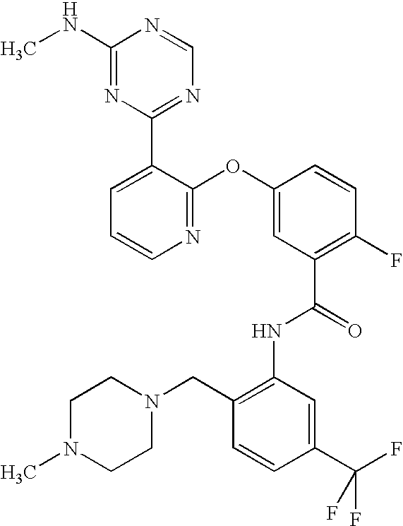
N1=C(OC2=CC(C(=O)NC3=C(CN4CCN(C)CC4)C=CC(C(F)(F)F)=C3)=C(F)C=C2)C(C2=NC=NC(NC)=N2)=CC=C1
